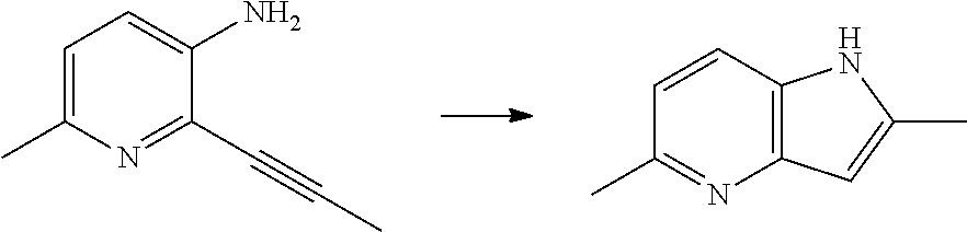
C1=CC2=C(N=C1C)C=C(C)N2.C1=C(C)N=C(C#CC)C(N)=C1
